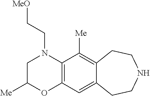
C1C([Me])OC2=C(N1CC[MeO])C([Me])=C1C(=C2)CCNCC1
